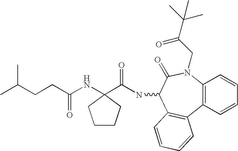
C12=C(C=CC=C1)C1=C(C(NC(C3(NC(CCC(C)C)=O)CCCC3)=O)C(=O)N2CC(C(C)(C)C)=O)C=CC=C1
